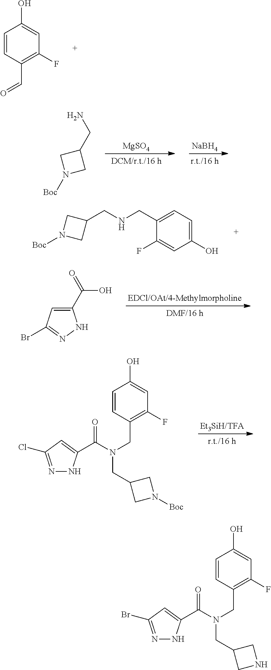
C1(C(=O)O)=CC(Br)=NN1.[NaBH4].[MgSO4].C1(CN)CN([Boc])C1.C1=C(CNCC2CN([Boc])C2)C(F)=CC(O)=C1.C1(O)=CC(F)=C(CN(C(=O)C2=CC(Cl)=NN2)CC2CN([Boc])C2)C=C1.C1(O)=CC(F)=C(C=O)C=C1.C1(O)=CC(F)=C(CN(C(=O)C2=CC(Br)=NN2)CC2CNC2)C=C1
